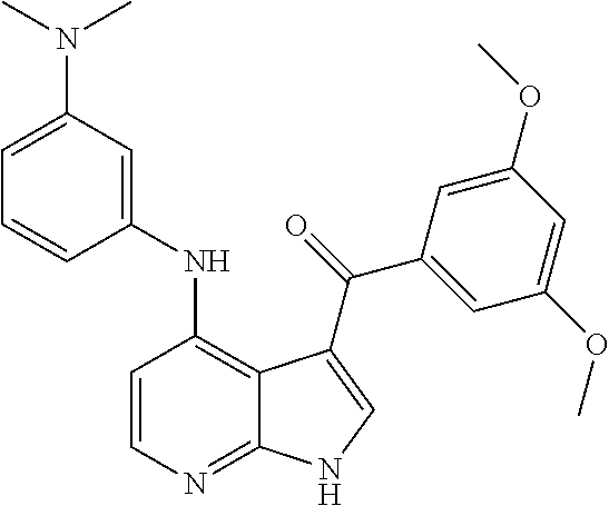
C1=CN=C2C(=C1NC1=CC(N(C)C)=CC=C1)C(C(C1=CC(OC)=CC(OC)=C1)=O)=CN2
